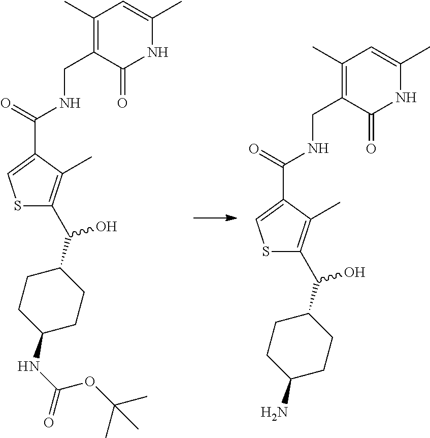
C1(NC(OC(C)(C)C)=O)CCC(C(O)C2=C(C)C(C(NCC3=C(C)C=C(C)NC3=O)=O)=CS2)CC1.C1(N)CCC(C(O)C2=C(C)C(C(NCC3=C(C)C=C(C)NC3=O)=O)=CS2)CC1
